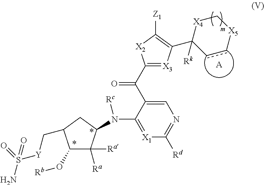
C1(O[Rb])C([Ra])([Ra])C(N(C2=[X1]C([Rd])=NC=C2C(C2=[X3]C(C3([Rk])cc[X5]C[X4]3)=C([Z1])[X2]2)=O)[Rc])CC1C[Y]S(N)(=O)=O.[A]
